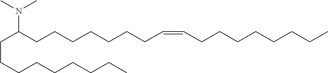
N(C(CCCCCCCC=CCCCCCCCC)CCCCCCCCC)(C)C
